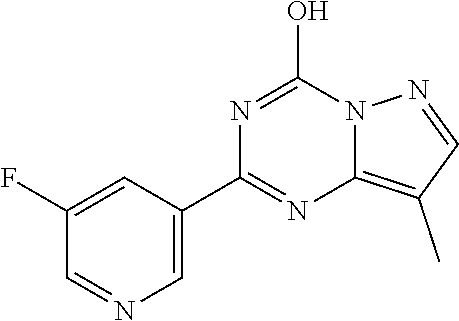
C12=C(C)C=NN1C(O)=NC(C1=CN=CC(F)=C1)=N2
